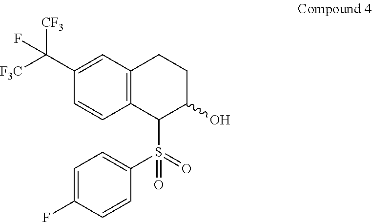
C1=CC2=C(C=C1C(F)([CF3])[F3C])CCC(O)C2S(=O)(=O)C1=CC=C(F)C=C1
